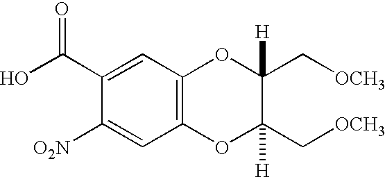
C1=C(C(O)=O)C([O2N])=CC2=C1OC(C[OCH3])([H])C(C[OCH3])([H])O2
